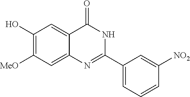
C1(O)=C([MeO])C=C2C(=C1)C(=O)NC(C1=CC=CC([NO2])=C1)=N2
